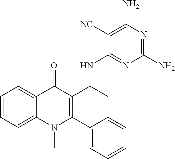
C1=CC=C2C(=C1)C(=O)C(C(C)NC1=NC(N)=NC(N)=C1[NC])=C(C1=CC=CC=C1)N2C
